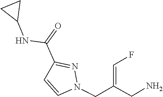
N1(CC(CN)=CF)C=CC(C(=O)NC2CC2)=N1
